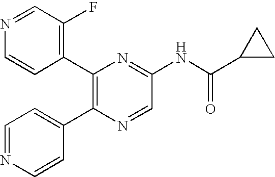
C1(C2=C(F)C=NC=C2)=C(C2=CC=NC=C2)N=CC(NC(C2CC2)=O)=N1
